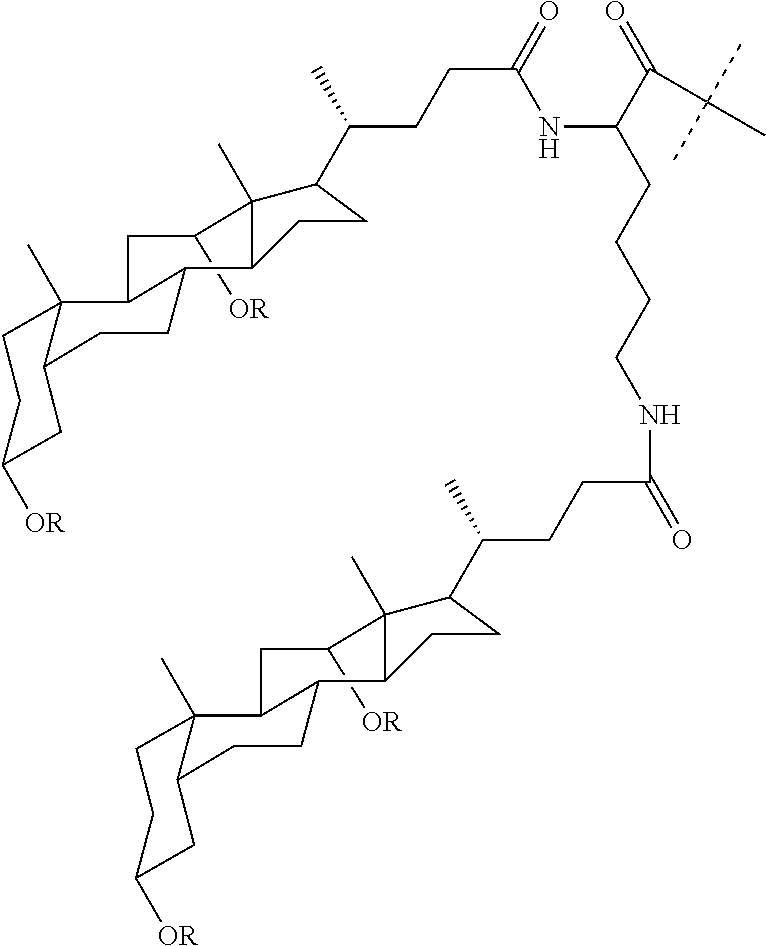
C1([OR])CC2C(CCC3C2(C)CCC([OR])C3)C2C1(C)C(C(CCC(=O)NC(C(=O)C(C)(C)C)CCCCNC(=O)CCC(C)C1C3(C)C([OR])CC4C(CCC5C4(C)CCC([OR])C5)C3CC1)C)CC2
